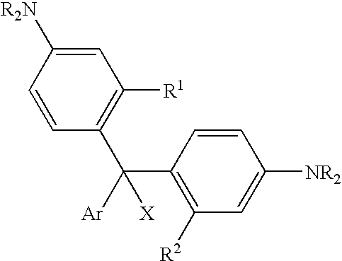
C1=CC(C(C2=C([R2])C=C([NR2])C=C2)([Ar])[X])=C([R1])C=C1[R2N]
